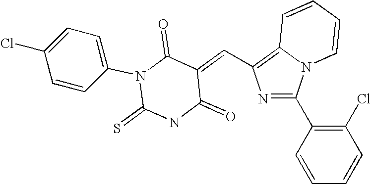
C12=C(C=C3C(=O)N(C4=CC=C(Cl)C=C4)C(=S)NC3=O)N=C(C3=C(Cl)C=CC=C3)N1C=CC=C2
